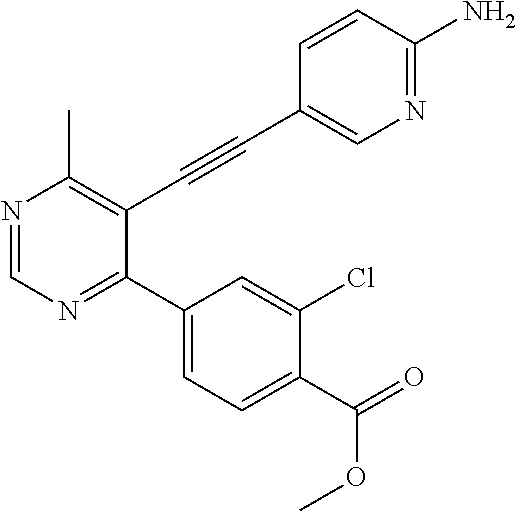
N1=CN=C(C2=CC=C(C(OC)=O)C(Cl)=C2)C(C#CC2=CN=C(N)C=C2)=C1C
